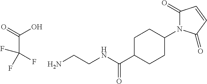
C(C(=O)O)(F)(F)F.C1C(C(NCCN)=O)CCC(N2C(=O)C=CC2=O)C1
